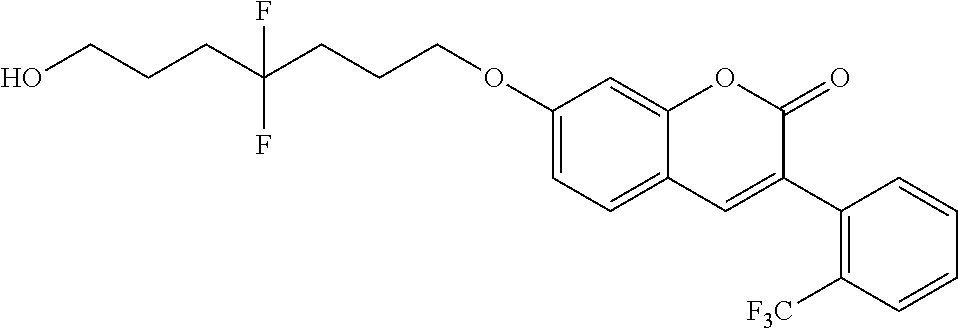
OCCCC(CCCOC1=CC=C2C(=C1)OC(=O)C(C1=C([F3C])C=CC=C1)=C2)(F)F
